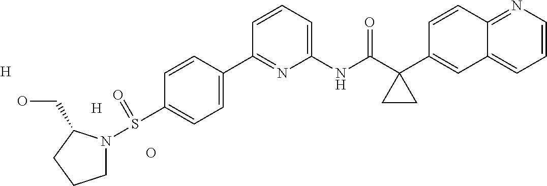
O.C1=CC2=NC=CC=C2C=C1C1(C(NC2=CC=CC(C3=CC=C(S(=O)N4CCCC4CO)C=C3)=N2)=O)CC1.[H].[H]
